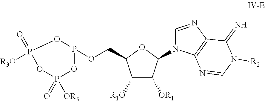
C(C1C([R1O])C([OR1])C(N2C=NC3=C2N=CN([R2])C3=N)O1)OP1OP([R3O])(=O)OP(=O)([OR3])O1
